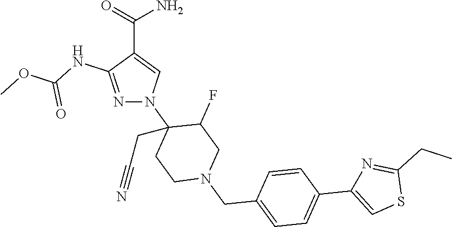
C(C1=CN(C2(CC#N)CCN(CC3=CC=C(C4=CSC(CC)=N4)C=C3)CC2F)N=C1NC(OC)=O)(=O)N
